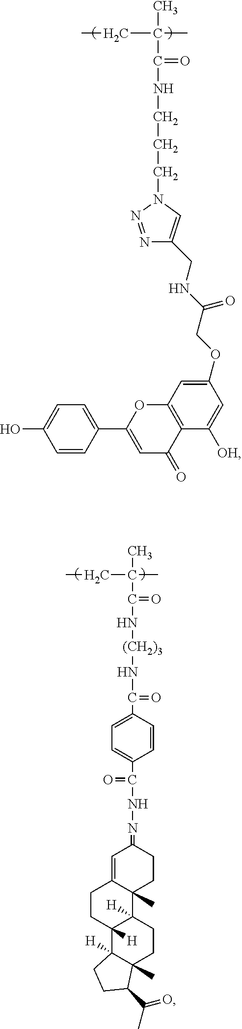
CCC(C(NCCCN1N=NC(CNC(COC2=CC3=C(C([OH])=C2)C(=O)C=C(C2=CC=C(O)C=C2)O3)=O)=C1)=O)(C)C.CCC(C(=O)N[(CH2)3]NC(=O)C1=CC=C(C(=O)NN=C2C=C3C(C)(CC2)C2([H])C([H])(CC3)C3([H])C(C)(CC2)C(C(C)=O)CC3)C=C1)(C)C
